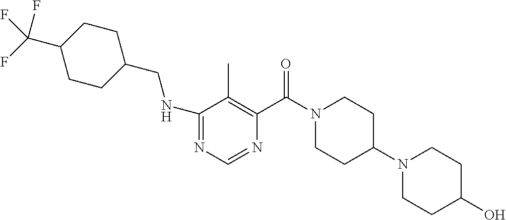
N1=C(NCC2CCC(C(F)(F)F)CC2)C(C)=C(C(N2CCC(N3CCC(O)CC3)CC2)=O)N=C1
